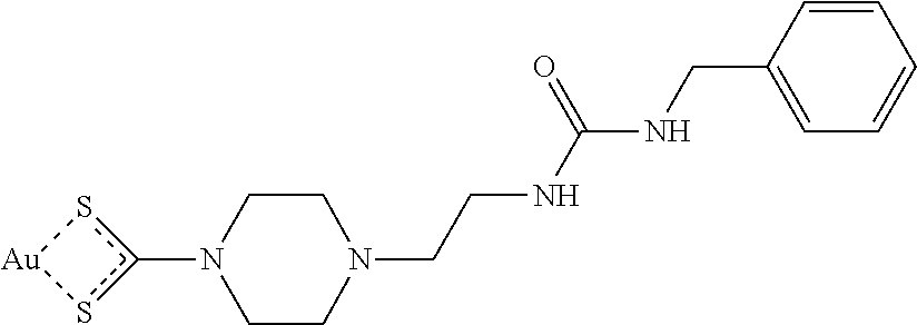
c1(N2CCN(CCNC(NCC3=CC=CC=C3)=O)CC2)s[Au]s1
